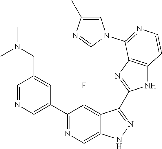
C1=NC=C(C2=NC=C3C(=C2F)C(C2=NC4=C(N2)C=CN=C4N2C=C(C)N=C2)=NN3)C=C1CN(C)C
